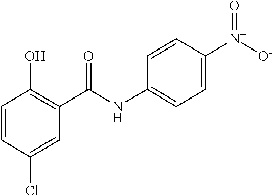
C1=CC(Cl)=CC(C(NC2=CC=C([N+]([O-])=O)C=C2)=O)=C1O
